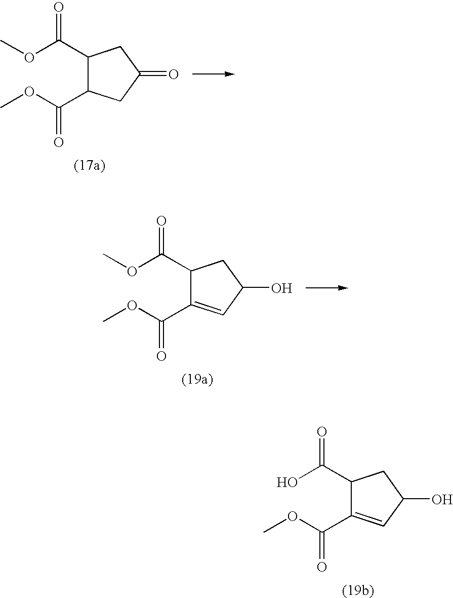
C1(C(OC)=O)C(C(OC)=O)CC(=O)C1.C1(C(OC)=O)C(C(OC)=O)=CC(O)C1.C1(C(O)=O)C(C(OC)=O)=CC(O)C1
